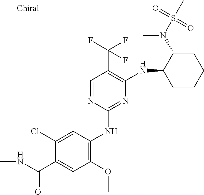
C1(NC2=C(OC)C=C(C(NC)=O)C(Cl)=C2)=NC(NC2CCCCC2N(S(C)(=O)=O)C)=C(C(F)(F)F)C=N1
